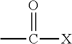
O=C([X])C
